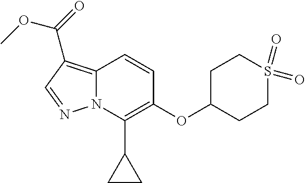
C1(OC2CCS(=O)(=O)CC2)=C(C2CC2)N2C(=C(C(=O)OC)C=N2)C=C1
